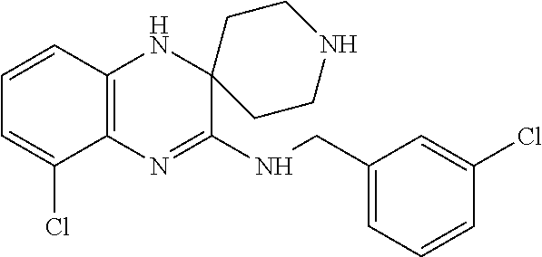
C12=C(N=C(NCC3=CC=CC(Cl)=C3)C3(N1)CCNCC3)C(Cl)=CC=C2
